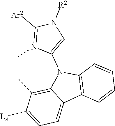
C1=C([LA])C(C)=C2C(=C1)C1=C(N2C2=CN([R2])C([Ar2])=N2C)C=CC=C1
